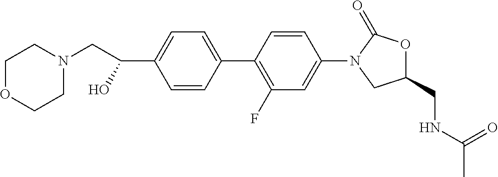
C1=CC(C(O)CN2CCOCC2)=CC=C1C1=C(F)C=C(N2CC(CNC(C)=O)OC2=O)C=C1
